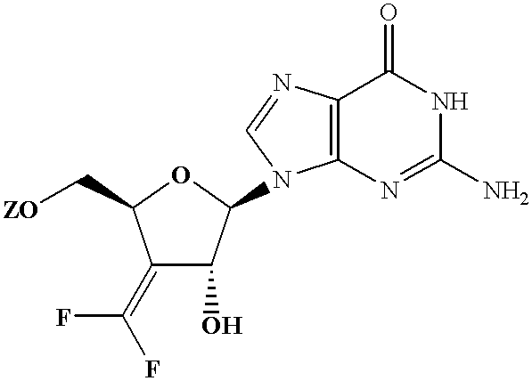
C12=C(N=C(N)NC1=O)N(C1C(O)C(=C(F)F)C(C[ZO])O1)C=N2
